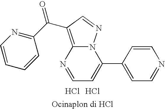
Cl.Cl.[Ocinaplon di HCl].C1(C(C2=C3N=CC=C(C4=CC=NC=C4)N3N=C2)=O)=NC=CC=C1
